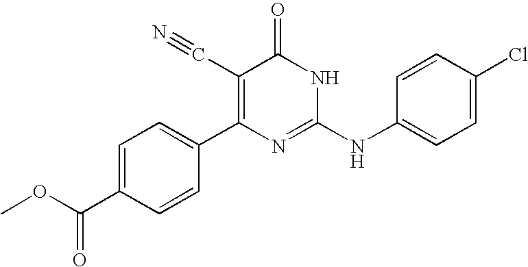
C1=CC(C2=C(C#N)C(=O)NC(NC3=CC=C(Cl)C=C3)=N2)=CC=C1C(OC)=O
